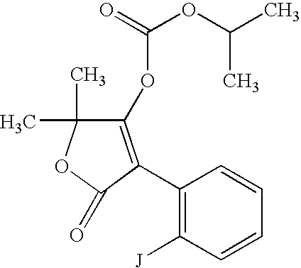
C1(OC(OC(C)C)=O)=C(C2=C([J])C=CC=C2)C(=O)OC1(C)C
